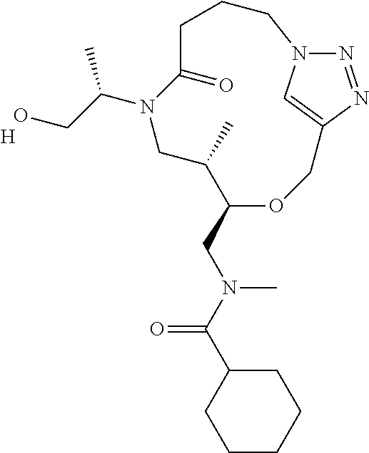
C1CCCC(C(N(CC2OCC3=CN(N=N3)CCCC(=O)N(C(C)CO)CC2C)C)=O)C1.[H]
